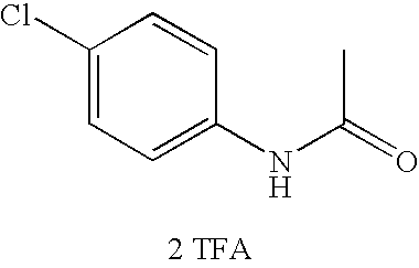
C1(Cl)=CC=C(NC(C)=O)C=C1.[2 TFA]
